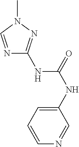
N1=CN(C)N=C1NC(=O)NC1=CC=CN=C1
